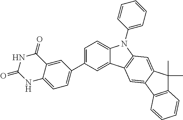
C1=C(C2=CC=C3C(=C2)C(=O)NC(=O)N3)C=C2C(=C1)N(C1=CC=CC=C1)C1=C2C=C2C(=C1)C(C)(C)C1=C2C=CC=C1
